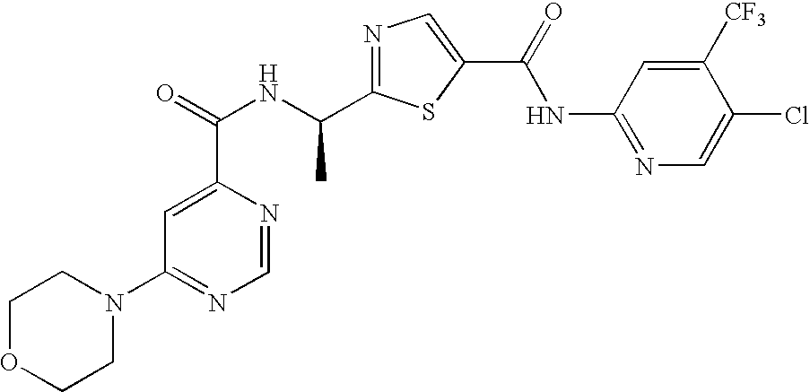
C1=NC(C(=O)NC(C2=NC=C(C(NC3=NC=C(Cl)C([CF3])=C3)=O)S2)C)=CC(N2CCOCC2)=N1
